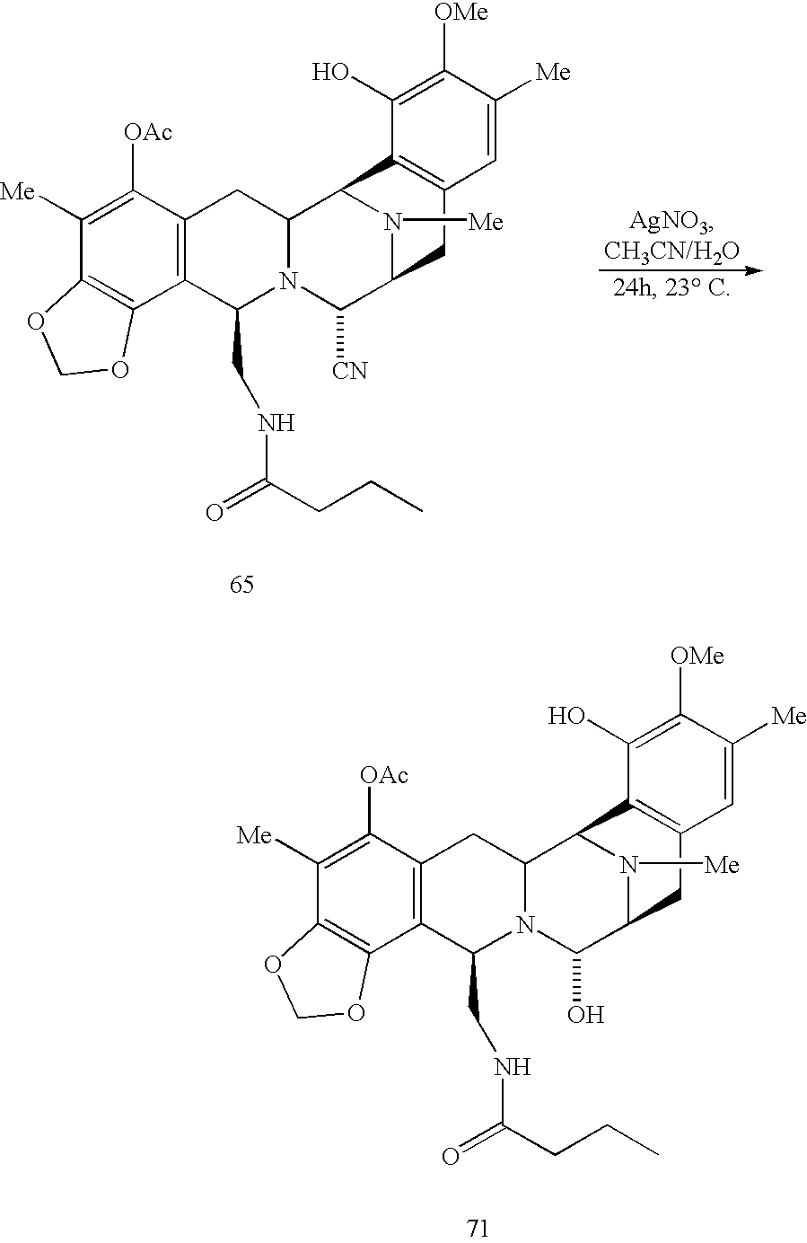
C1([Me])=C([OAc])C2=C(C3=C1OCO3)C(CNC(CCC)=O)N1C(C2)C2N([Me])C(C1[CN])CC1=C2C(O)=C([OMe])C([Me])=C1.C1([Me])=C([OAc])C2=C(C3=C1OCO3)C(CNC(CCC)=O)N1C(C2)C2N([Me])C(C1O)CC1=C2C(O)=C([OMe])C([Me])=C1
